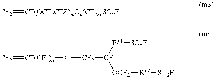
[CF2]=[CF(OCF2CFZ)mOp(CF2)nSO2F].[CF2]=[CF(CF2)q]O[CF2][CF]([OCF2][Rf2][SO2F])[Rf1][SO2F]
